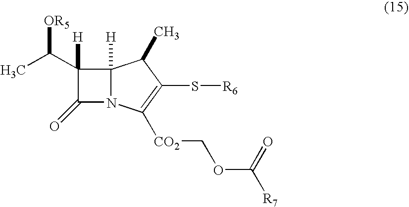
C1(C(C)[OR5])([H])C(=O)N2C1([H])C(C)C(S[R6])=C2[CO2]COC([R7])=O
